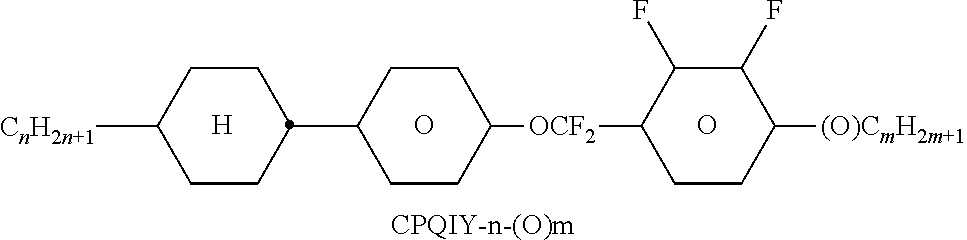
[CPQIY-n-(O)m].O.C1(C2CCC([CnH2n+1])CC2)CCC([OCF2]C2C(F)C(F)C([(O)CmH2m+1])CC2)CC1.O.[H]
